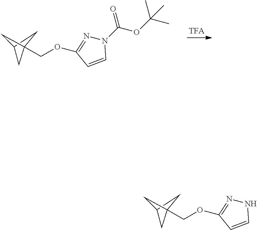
C(OC1=NN(C(OC(C)(C)C)=O)C=C1)C12CC(C1)C2.C(OC1=NNC=C1)C12CC(C1)C2
